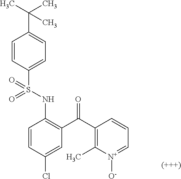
C1=CC(Cl)=CC(C(C2=C(C)[N+]([O-])=CC=C2)=O)=C1NS(C1=CC=C(C(C)(C)C)C=C1)(=O)=O
